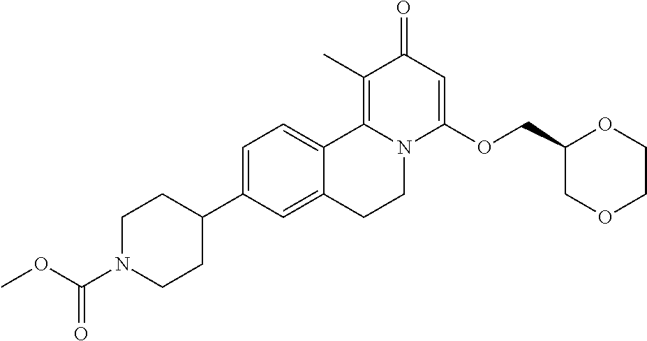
C1=C(C2CCN(C(=O)OC)CC2)C=C2C(=C1)C1=C(C)C(=O)C=C(OCC3COCCO3)N1CC2
